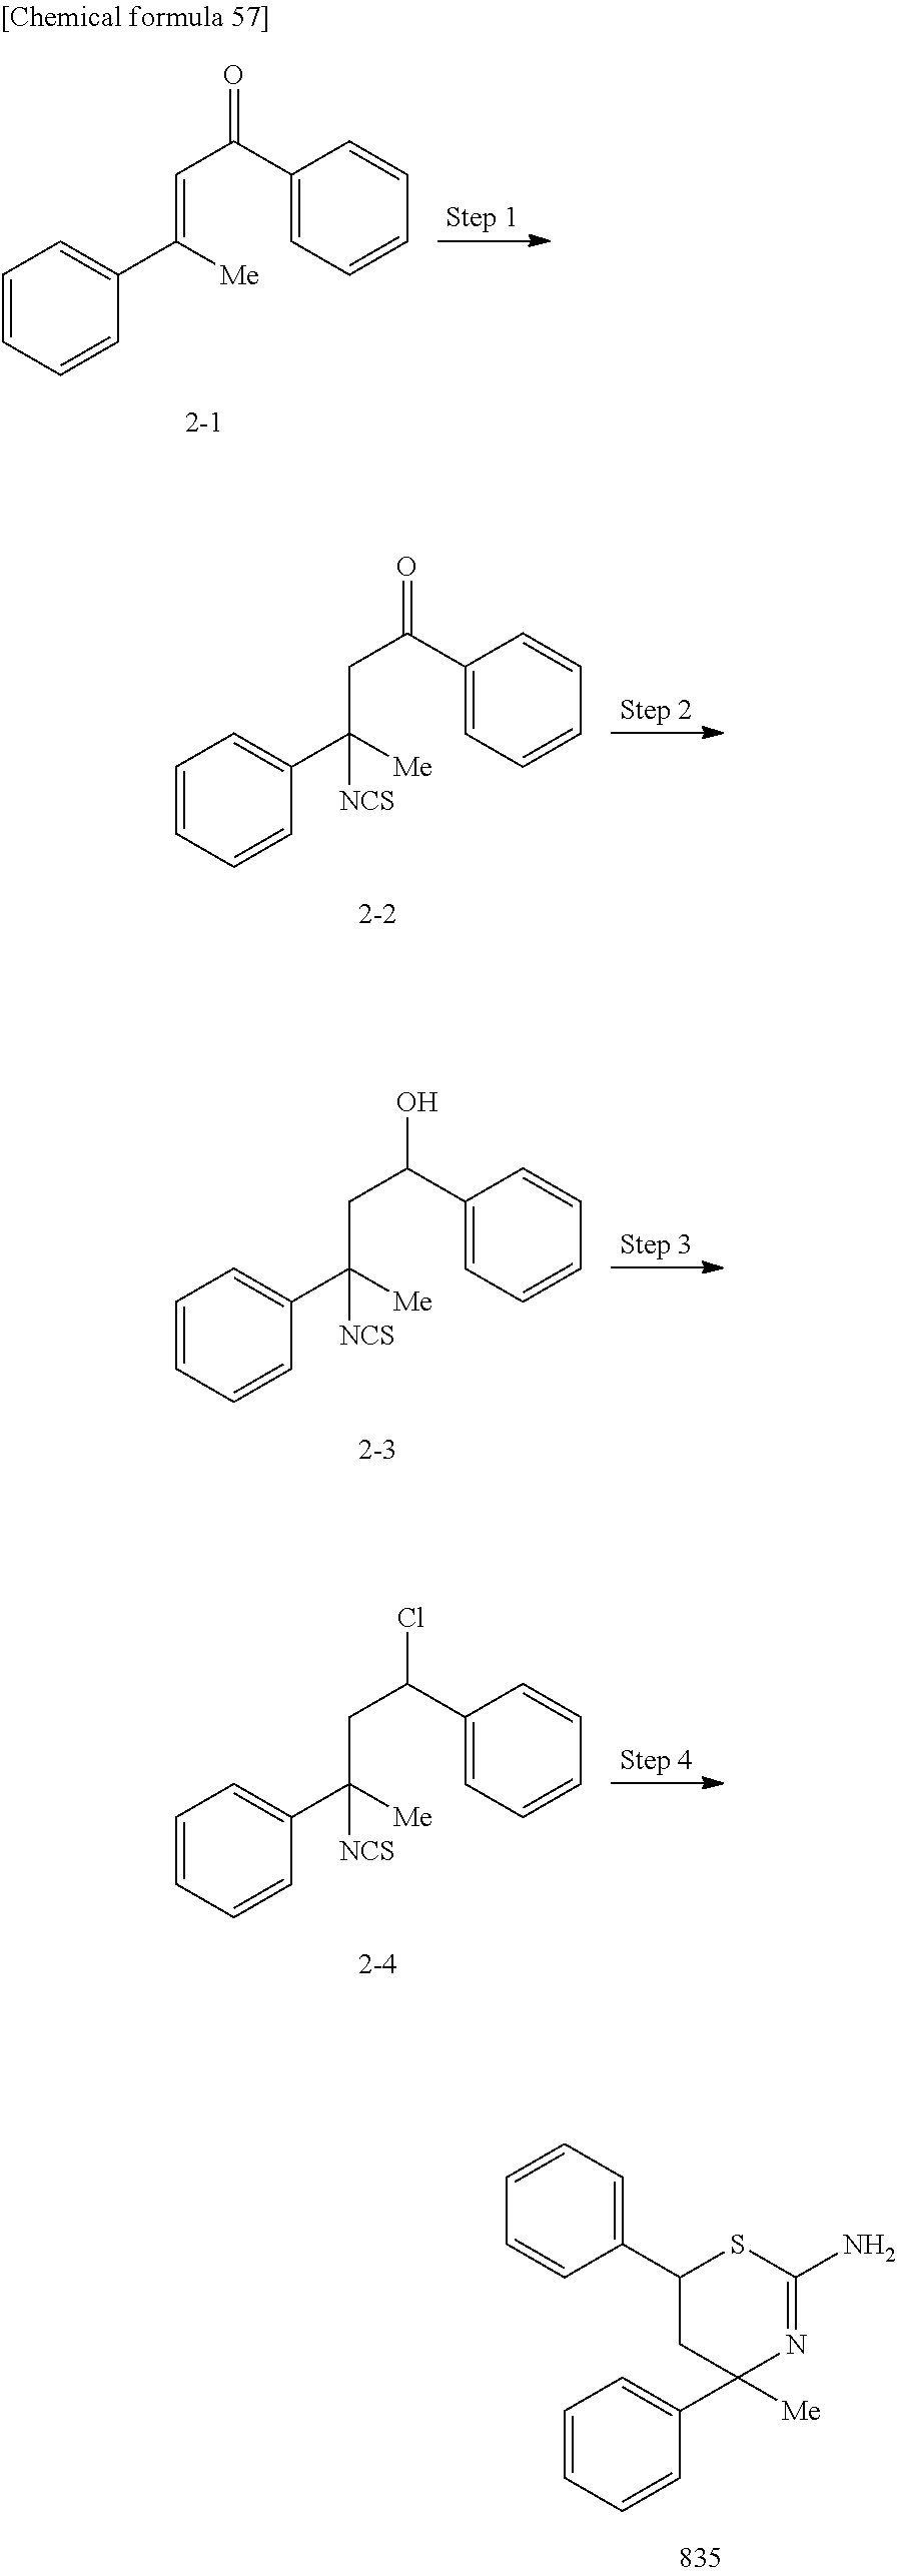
C1=CC=CC(C([Me])(CC(=O)C2=CC=CC=C2)[NCS])=C1.C1=CC=CC(C([Me])(CC(O)C2=CC=CC=C2)[NCS])=C1.C1=CC=CC(C([Me])(CC(Cl)C2=CC=CC=C2)[NCS])=C1.C1=CC=CC(C2([Me])N=C(N)SC(C3=CC=CC=C3)C2)=C1.C1=CC=CC(C([Me])=CC(=O)C2=CC=CC=C2)=C1
